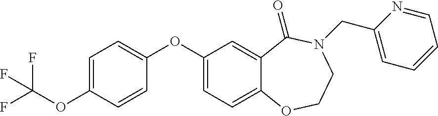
C1(OC2=CC=C(OC(F)(F)F)C=C2)=CC=C2C(=C1)C(=O)N(CC1=CC=CC=N1)CCO2
